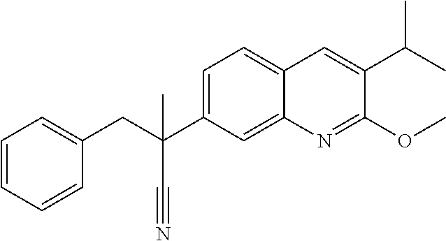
C1=C(C(CC2=CC=CC=C2)(C#N)C)C=C2C(=C1)C=C(C(C)C)C(OC)=N2
